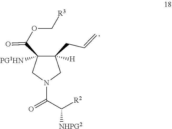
O=C(C([R2])[NHPG2])N1CC(CC=C)([H])C(C(=O)OC[R3])([PG1HN])C1
